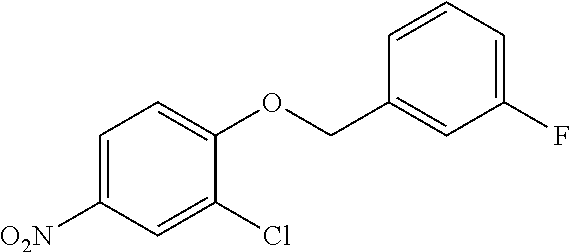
C1=C([O2N])C=C(Cl)C(OCC2=CC(F)=CC=C2)=C1
